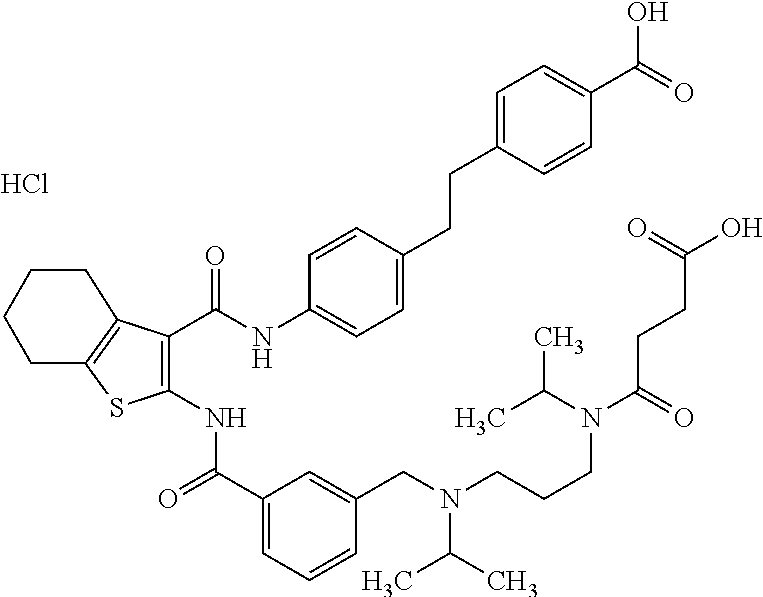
C1(C(=O)NC2=C(C(NC3=CC=C(CCC4=CC=C(C(O)=O)C=C4)C=C3)=O)C3=C(S2)CCCC3)=CC=CC(CN(CCCN(C(CCC(O)=O)=O)C(C)C)C(C)C)=C1.Cl
